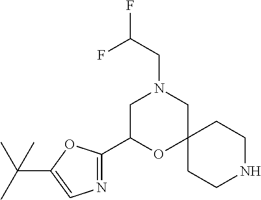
N1CCC2(CC1)CN(CC(F)F)CC(C1=NC=C(C(C)(C)C)O1)O2
